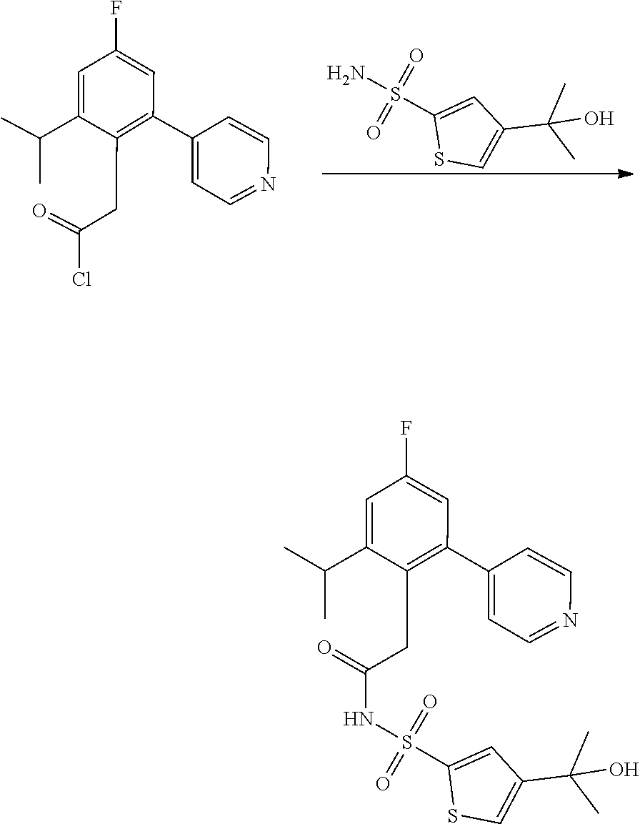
NS(=O)(=O)C1=CC(C(C)(O)C)=CS1.C1=CN=CC=C1C1=C(CC(=O)Cl)C(C(C)C)=CC(F)=C1.S(=O)(NC(CC1=C(C2=CC=NC=C2)C=C(F)C=C1C(C)C)=O)(=O)C1=CC(C(C)(O)C)=CS1
